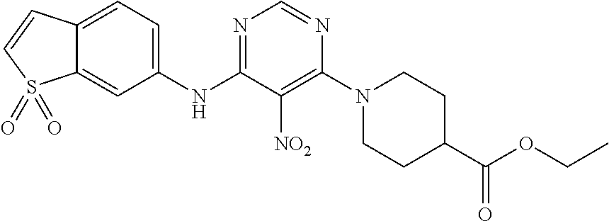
N1=C(NC2=CC=C3C(=C2)S(=O)(=O)C=C3)C([NO2])=C(N2CCC(C(OCC)=O)CC2)N=C1
